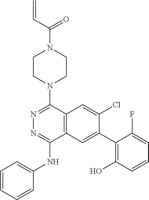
C1CN(C2=NN=C(NC3=CC=CC=C3)C3=C2C=C(Cl)C(C2=C(O)C=CC=C2F)=C3)CCN1C(=O)C=C
